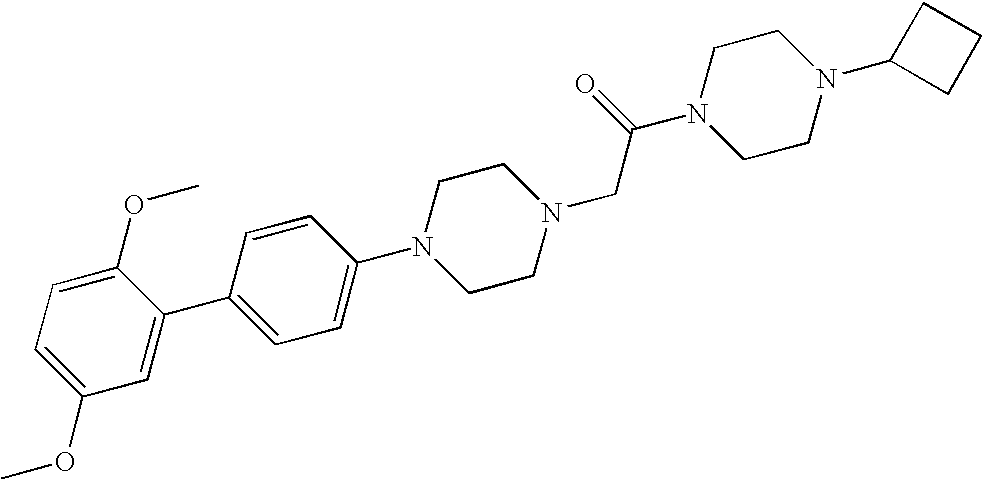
C1=C(OC)C=C(C2=CC=C(N3CCN(CC(N4CCN(C5CCC5)CC4)=O)CC3)C=C2)C(OC)=C1
